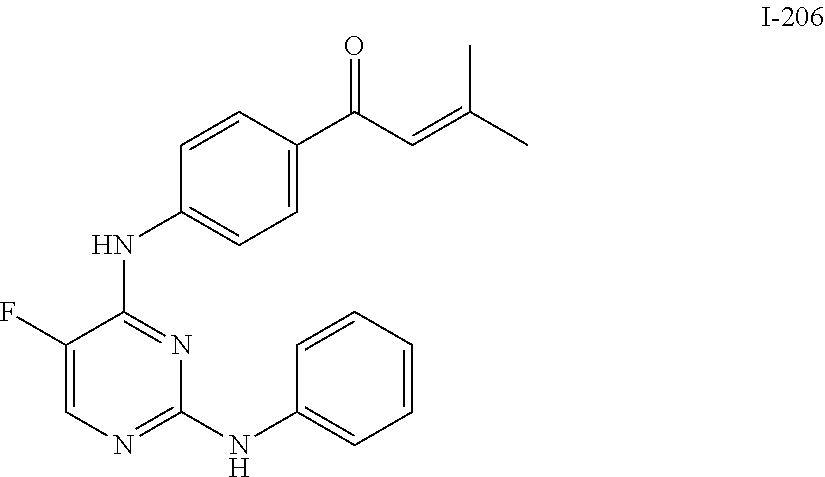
C1=C(C(C=C(C)C)=O)C=CC(NC2=NC(NC3=CC=CC=C3)=NC=C2F)=C1
